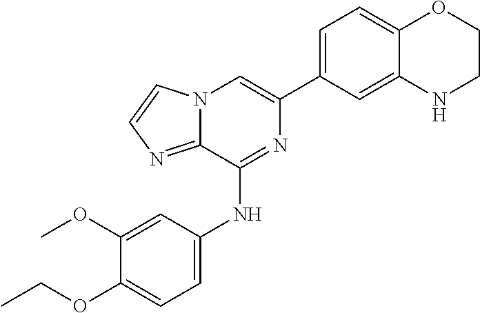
C12=CC(C3=CN4C(=NC=C4)C(NC4=CC=C(OCC)C(OC)=C4)=N3)=CC=C1OCCN2
